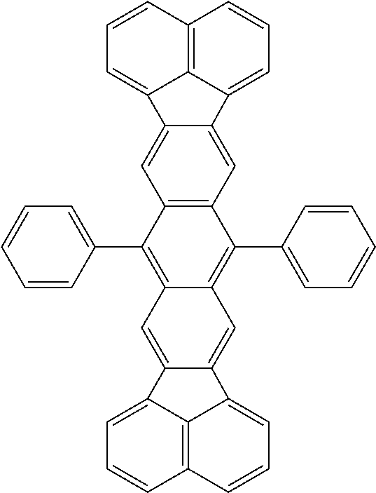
C12=C(C=C3C(=C1)C1=CC=CC4=C1C3=CC=C4)C(C1=CC=CC=C1)=C1C(=C2C2=CC=CC=C2)C=C2C(=C1)C1=CC=CC3=C1C2=CC=C3
